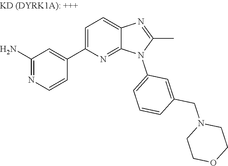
C1(C2=CC=C3N=C(C)N(C4=CC=CC(CN5CCOCC5)=C4)C3=N2)=CC(N)=NC=C1
